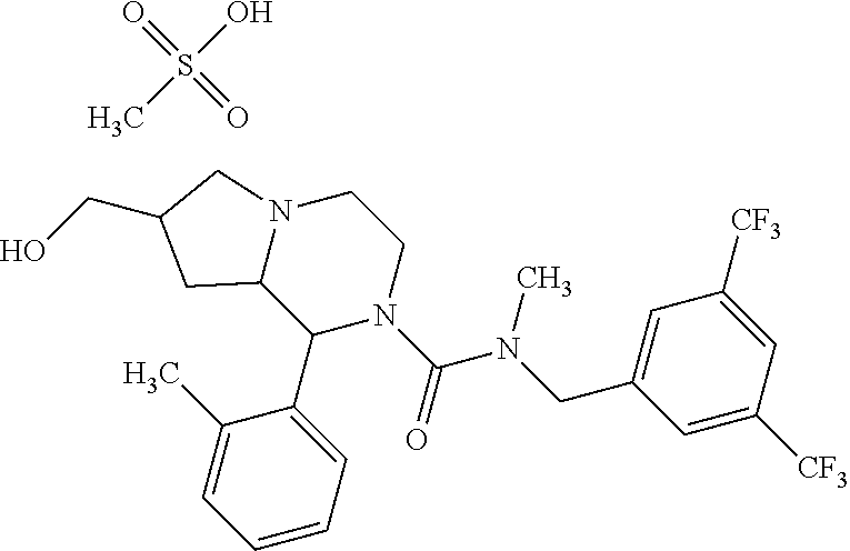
N12C(C(C3=CC=CC=C3C)N(C(N(CC3=CC([CF3])=CC([CF3])=C3)C)=O)CC1)CC(CO)C2.O=S(=O)(O)C
